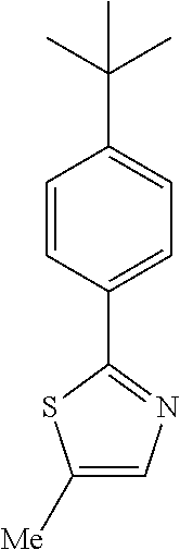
C1=CC(C2=NC=C([Me])S2)=CC=C1C(C)(C)C
